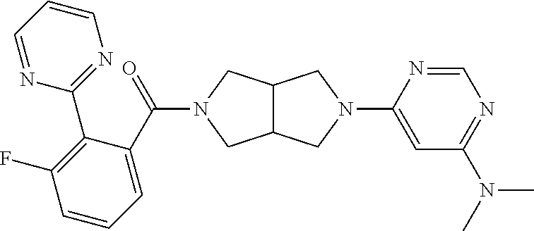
C(=O)(N1CC2C(C1)CN(C1=CC(N(C)C)=NC=N1)C2)C1=CC=CC(F)=C1C1=NC=CC=N1
